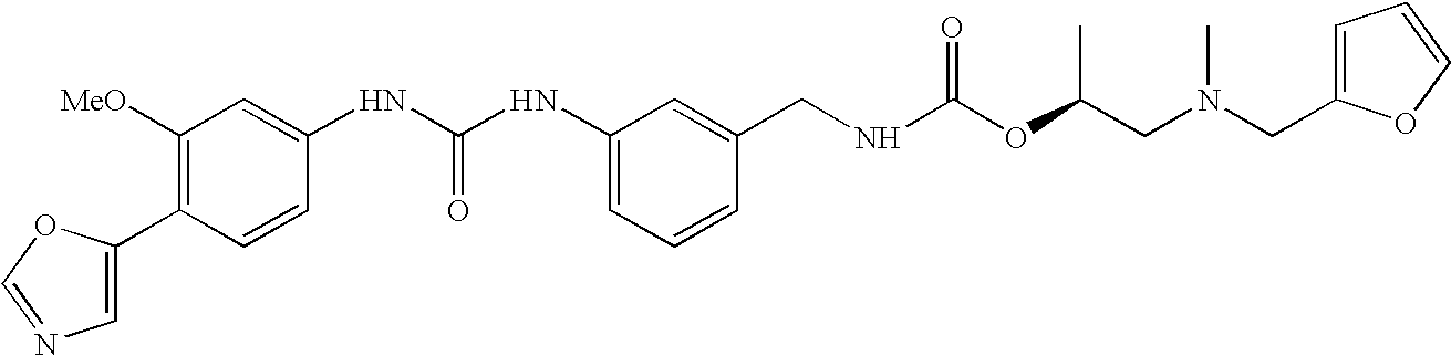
C1(C2=CN=CO2)=C([MeO])C=C(NC(NC2=CC=CC(CNC(OC(CN(CC3=CC=CO3)C)C)=O)=C2)=O)C=C1
